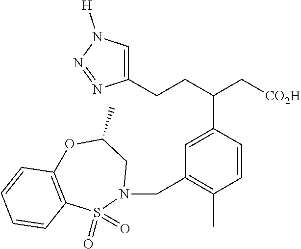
C(C1=CC(CN2CC(C)OC3=C(S2(=O)=O)C=CC=C3)=C(C)C=C1)(CCC1=CN([H])N=N1)C[CO2H]
